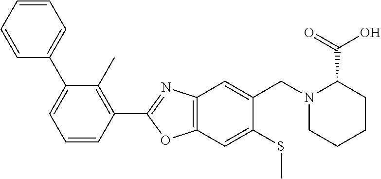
C1=CC=CC(C2=CC=CC(C3=NC4=C(O3)C=C(SC)C(CN3CCCCC3C(=O)O)=C4)=C2C)=C1
